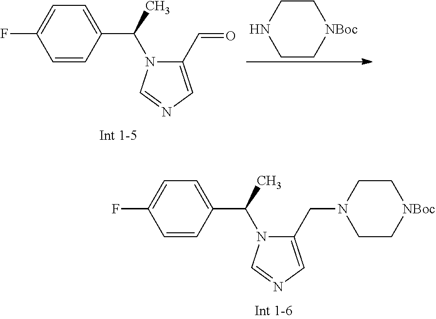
C1(CN2CC[NBoc]CC2)=CN=CN1C(C1=CC=C(F)C=C1)C.C1CNCC[NBoc]1.C1(C=O)=CN=CN1C(C1=CC=C(F)C=C1)C
